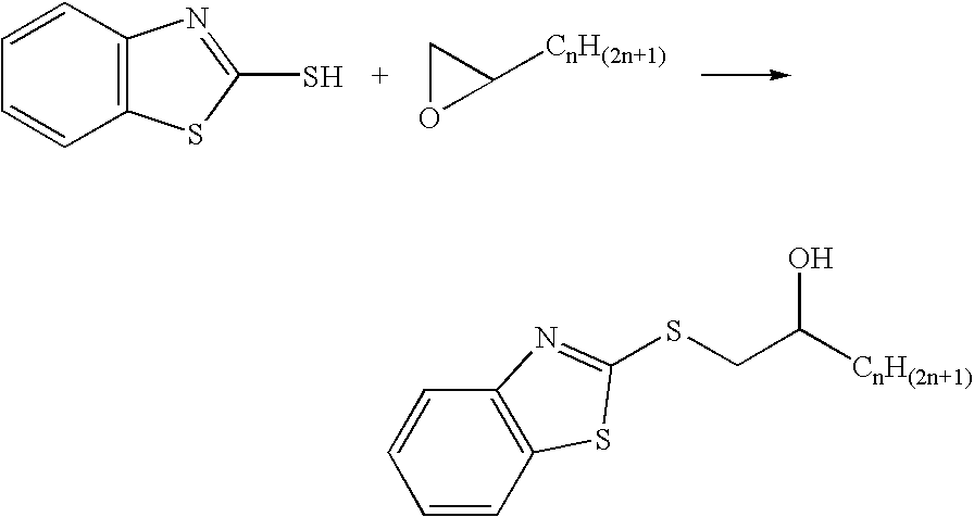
C12=C(C=CC=C1)N=C(S)S2.C1OC1[CnH(2n+1)].C1=CC2=C(C=C1)N=C(SCC([CnH(2n+1)])O)S2
